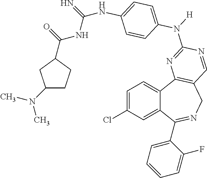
C1=C(Cl)C=C2C(=C1)C1=C(CN=C2C2=CC=CC=C2F)C=NC(N([H])C2=CC=C(NC(=N)NC(=O)C3CCC(N(C)C)C3)C=C2)=N1
